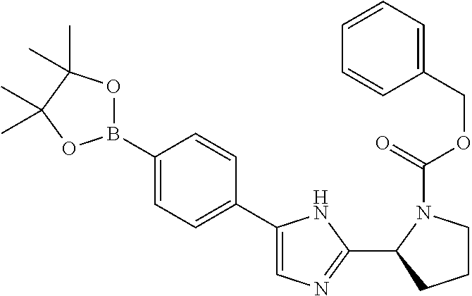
C1(COC(=O)N2CCCC2C2=NC=C(C3=CC=C(B4OC(C)(C)C(C)(C)O4)C=C3)N2)=CC=CC=C1
